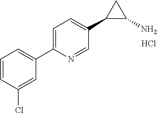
C1=CC(Cl)=CC(C2=CC=C(C3C(N)C3)C=N2)=C1.Cl
